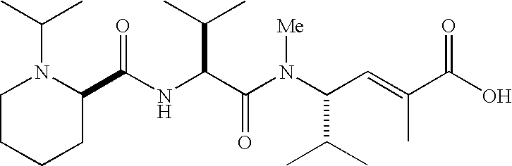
N(C(C(N(C(C(C)C)C=C(C)C(O)=O)[Me])=O)C(C)C)C(=O)C1N(C(C)C)CCCC1
